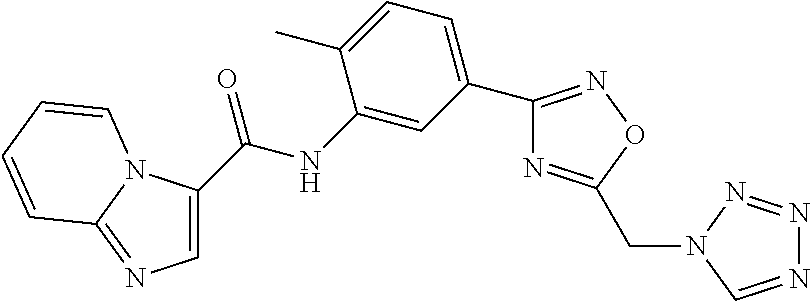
C1(C(NC2=CC(C3=NOC(CN4C=NN=N4)=N3)=CC=C2C)=O)=CN=C2N1C=CC=C2
